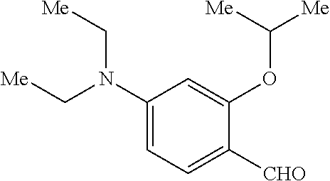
C1(N(C[Me])C[Me])=CC=C([CHO])C(OC([Me])[Me])=C1
